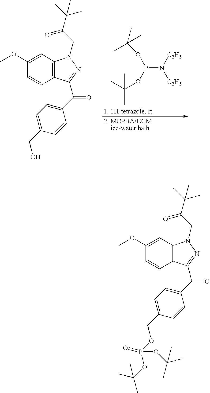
P(N([C2H5])[C2H5])(OC(C)(C)C)OC(C)(C)C.COC1=CC2=C(C=C1)C(C(=O)C1=CC=C(CO)C=C1)=NN2CC(C(C)(C)C)=O.COC1=CC2=C(C=C1)C(C(=O)C1=CC=C(COP(OC(C)(C)C)(=O)OC(C)(C)C)C=C1)=NN2CC(C(C)(C)C)=O
